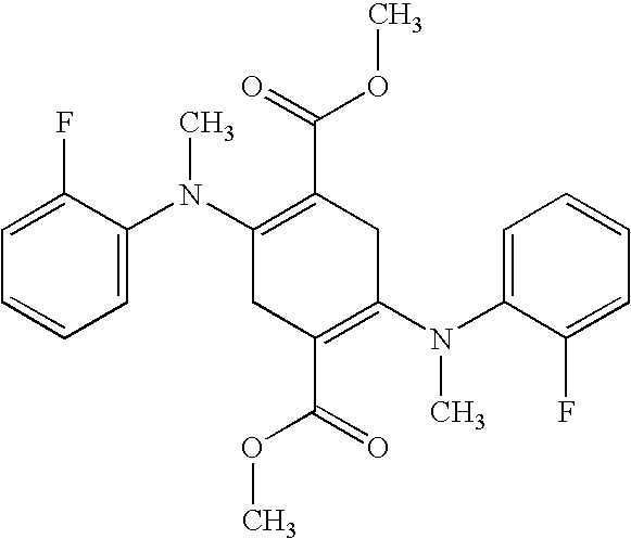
C1C(C(OC)=O)=C(N(C2=CC=CC=C2F)C)CC(C(=O)OC)=C1N(C1=CC=CC=C1F)C
